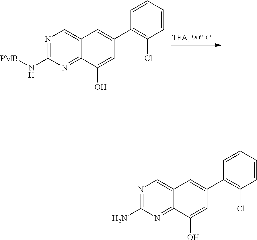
N1=C(N[PMB])N=C2C(=C1)C=C(C1=C(Cl)C=CC=C1)C=C2O.N1=C(N)N=C2C(=C1)C=C(C1=C(Cl)C=CC=C1)C=C2O
